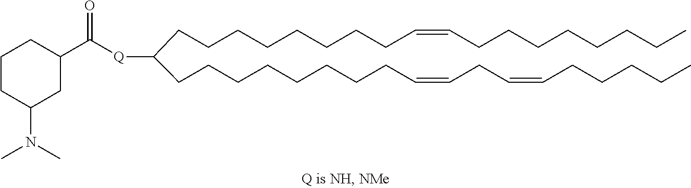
C(CCCCCCCCC(CCCCCCCCC=CCC=CCCCCC)[Q]C(C1CC(N(C)C)CCC1)=O)=CCCCCCCCC
